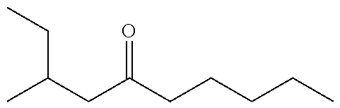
C(CC(CCCCC)=O)(C)CC
